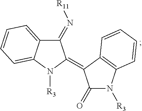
C1(=N[R11])C2=CC=CC=C2N([R3])C1=C1C(=O)N([R3])C2=C1C=CC=C2
